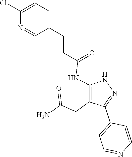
N1C(NC(CCC2=CC=C(Cl)N=C2)=O)=C(CC(=O)N)C(C2=CC=NC=C2)=N1
